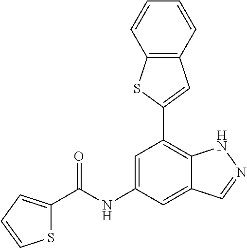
C12=C(C=CC=C1)C=C(C1=C3C(=CC(NC(=O)C4=CC=CS4)=C1)C=NN3)S2
